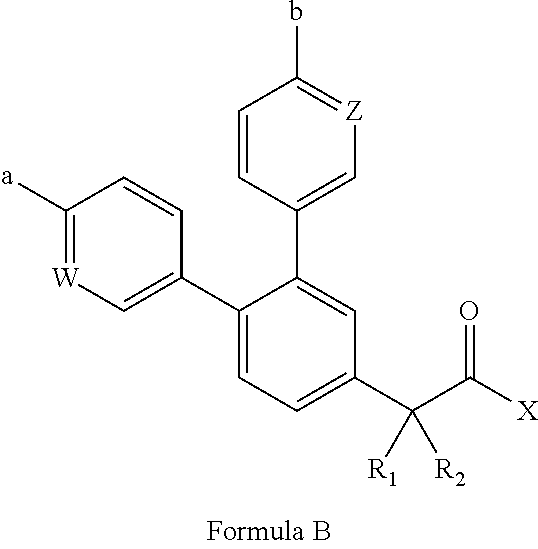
C1([a])=[W]C=C(C2=CC=C(C(C([X])=O)([R1])[R2])C=C2C2=C[Z]=C(b)C=C2)C=C1
